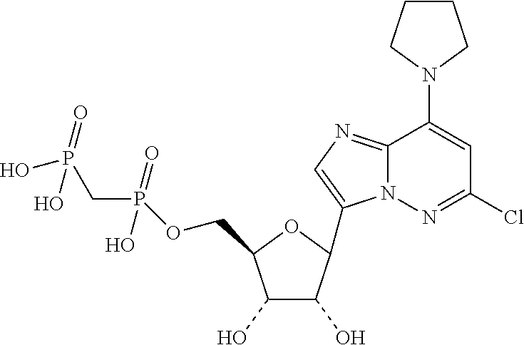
C1(O)C(O)C(C2=CN=C3N2N=C(Cl)C=C3N2CCCC2)OC1COP(CP(O)(O)=O)(O)=O
